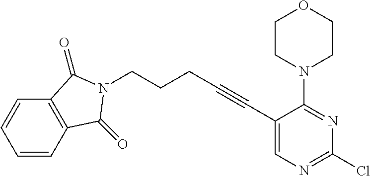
C1(C#CCCCN2C(=O)C3=C(C=CC=C3)C2=O)=CN=C(Cl)N=C1N1CCOCC1
